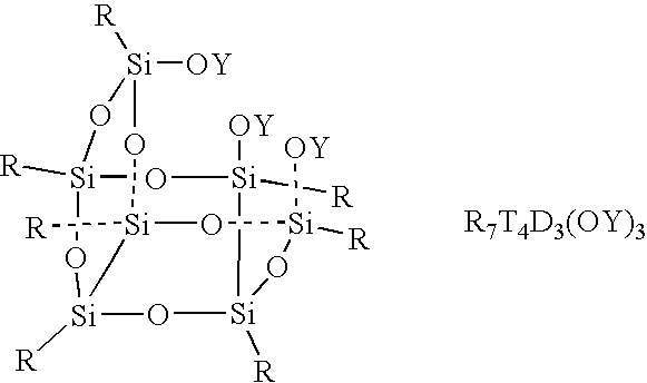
[Si]12([R])O[Si]([OY])([R])O[Si]3([R])O[Si]([OY])([R])O[Si]([R])(O[Si]([R])(O1)C3)C[Si]([R])([OY])O2
